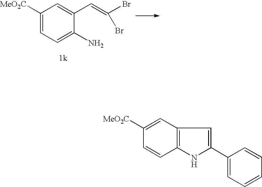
C1([MeO2C])=CC2=C(C=C1)NC(C1=CC=CC=C1)=C2.C1([MeO2C])=CC=C(N)C(C=C(Br)Br)=C1
